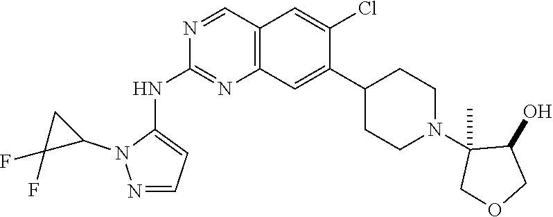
N1=CC=C(NC2=NC3=C(C=N2)C=C(Cl)C(C2CCN(C4(C)COCC4O)CC2)=C3)N1C1CC1(F)F
